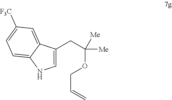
C1=C(CC([Me])(OCC=C)[Me])C2=CC([F3C])=CC=C2N1
